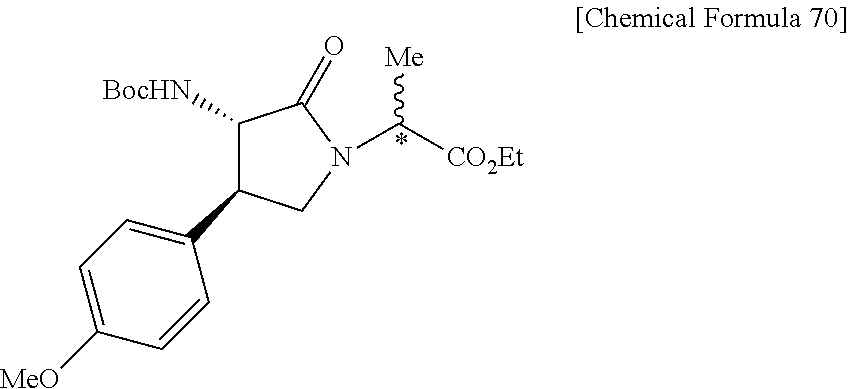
C1([BocHN])C(C2=CC=C([MeO])C=C2)CN(C([CO2Et])[Me])C1=O
